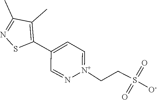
C1(C2=CC=[N+](CCS(=O)(=O)[O-])N=C2)=C(C)C(C)=NS1
